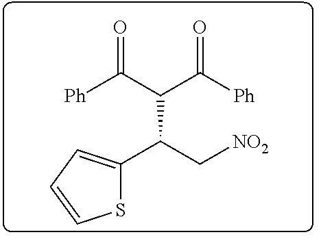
S1C(C(C[NO2])C(C([Ph])=O)C([Ph])=O)=CC=C1
